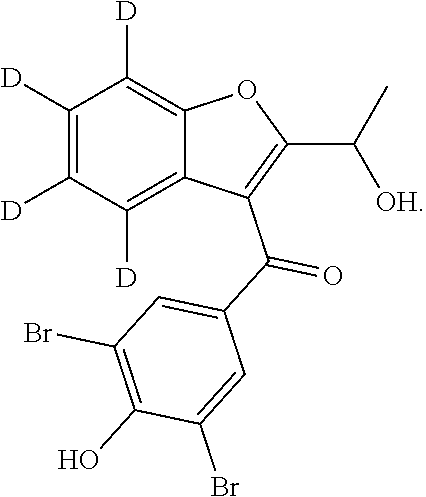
C1([D])=C([D])C([D])=C2C(=C1[D])OC(C(C)[OH])=C2C(=O)C1=CC(Br)=C(O)C(Br)=C1
